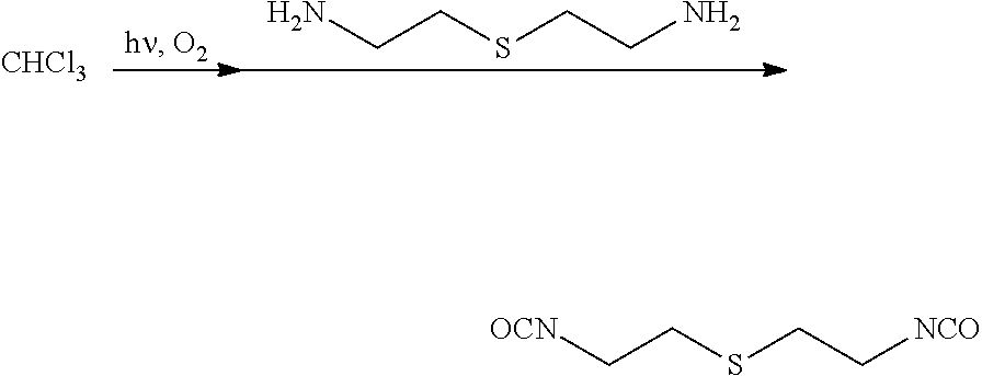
[CHCl3].NCCSCCN.[OCN]CCSCC[NCO]
